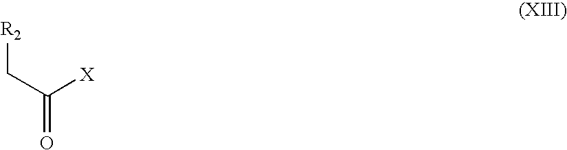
C(C([X])=O)[R2]
